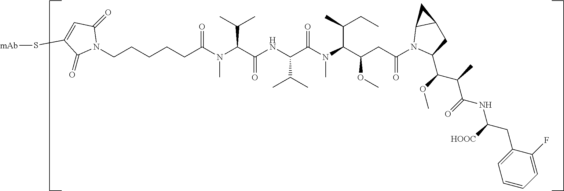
S(C1=CC(=O)N(CCCCCC(N(C(C(NC(C(N(C(C(CC(N2C(C(C(C(NC([HOOC])CC3=CC=CC=C3F)=O)C)OC)CC3C2C3)=O)OC)C(CC)C)C)=O)C(C)C)=O)C(C)C)C)=O)C1=O)[mAb]
